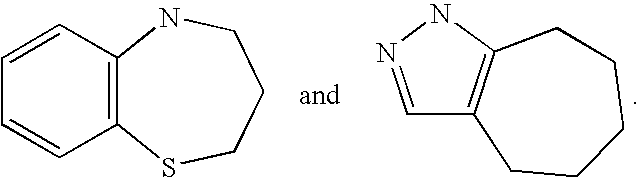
C1=NNC2=C1CCCCC2.C12=C(C=CC=C1)NCCCS2
